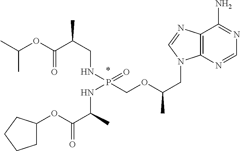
C(C)(C)OC(C(CNP(COC(CN1C2=C(C(N)=NC=N2)N=C1)C)(=O)NC(C)C(OC1CCCC1)=O)C)=O
